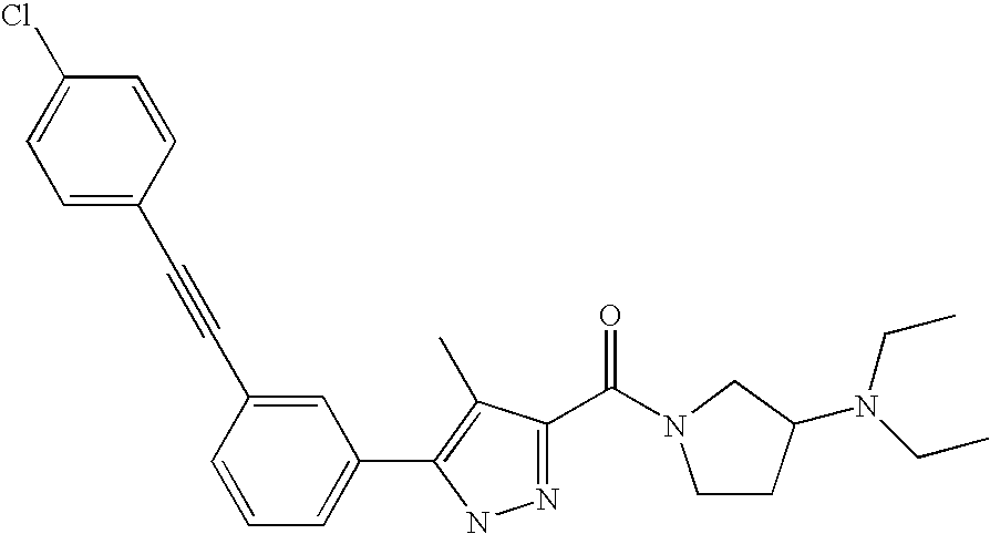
C1(C#CC2=CC=C(Cl)C=C2)=CC(C2=C(C)C(C(N3CCC(N(CC)CC)C3)=O)=NN2)=CC=C1
